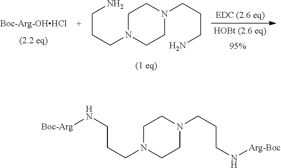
C1N(CCCN[Boc-Arg])CCN(CCCN[Arg-Boc])C1.[Boc-Arg-OHHCl].C1N(CCCN)CCN(CCCN)C1
